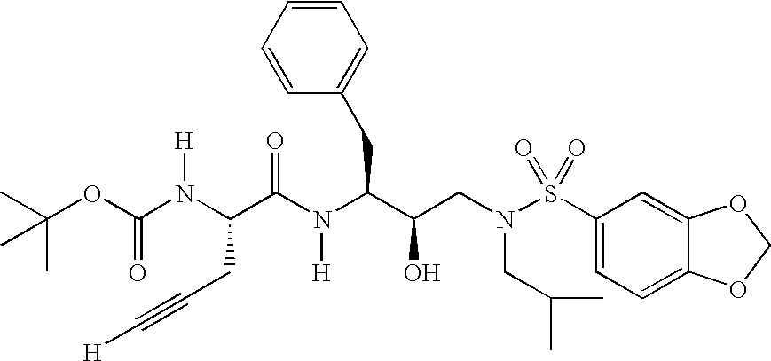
CC(OC(N(C(C(N([H])C(C(CN(CC(C)C)S(C1=CC=C2C(=C1)OCO2)(=O)=O)O)CC1=CC=CC=C1)=O)CC#C[H])[H])=O)(C)C
